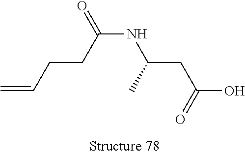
O=C(CCC=C)NC(C)CC(=O)O
